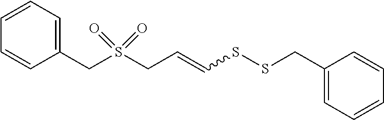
C(C=CSSCC1=CC=CC=C1)S(CC1=CC=CC=C1)(=O)=O
